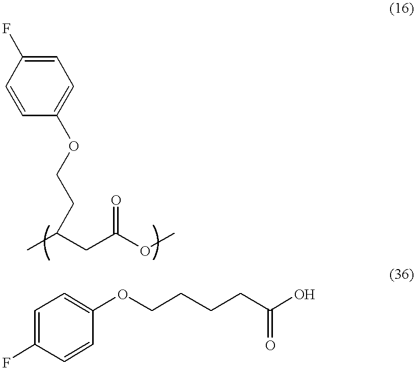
C1=CC(F)=CC=C1OCCC(C)CC(OC)=O.C1=C(F)C=CC(OCCCCC(O)=O)=C1
